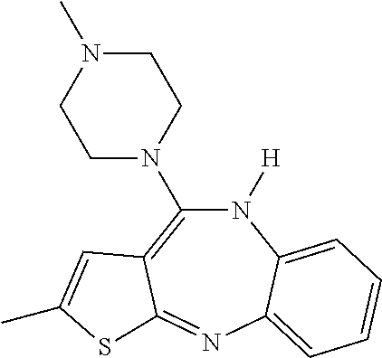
N1([H])C(N2CCN(C)CC2)=C2C(=NC3=CC=CC=C13)SC(C)=C2
